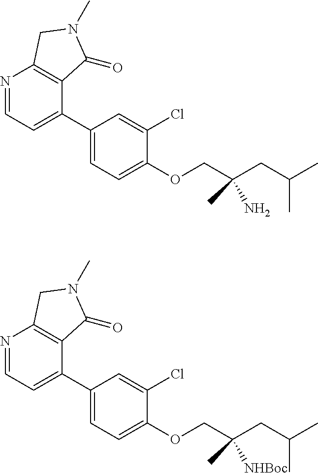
C1(C2=CC=NC3=C2C(=O)N(C)C3)=CC=C(OCC(CC(C)C)(N)C)C(Cl)=C1.C1(C2=CC=NC3=C2C(=O)N(C)C3)=CC=C(OCC(CC(C)C)([NHBoc])C)C(Cl)=C1
